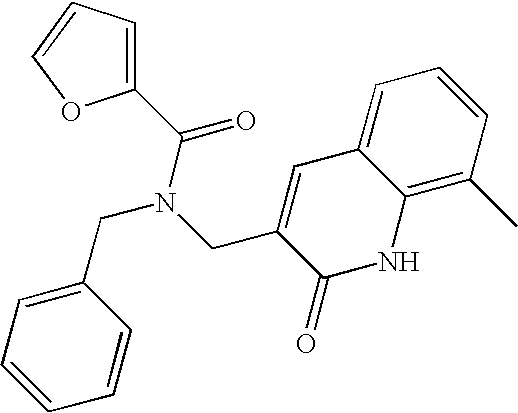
C1(C(N(CC2=CC=CC=C2)CC2=CC3=CC=CC(C)=C3NC2=O)=O)=CC=CO1
